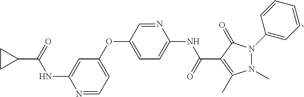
N1=CC=C(OC2=CC=C(NC(=O)C3=C(C)N(C)N(C4=CC=CC=C4)C3=O)N=C2)C=C1NC(C1CC1)=O
